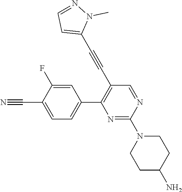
C1(C2=C(C#CC3=CC=NN3C)C=NC(N3CCC(N)CC3)=N2)=CC=C(C#N)C(F)=C1
